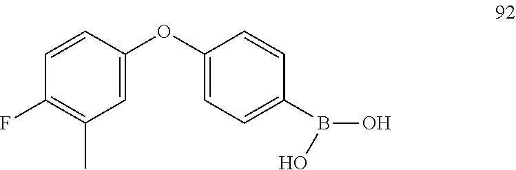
C1(OC2=CC=C(B(O)O)C=C2)=CC(C)=C(F)C=C1
